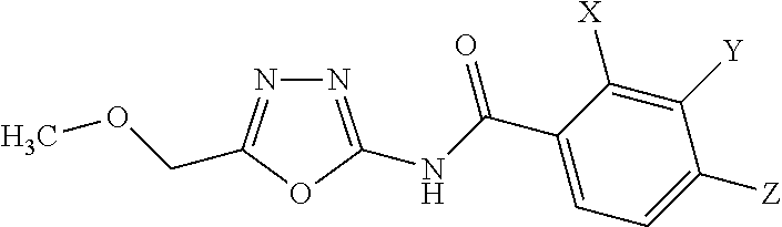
N1=C(NC(C2=CC=C([Z])C([Y])=C2[X])=O)OC(COC)=N1
